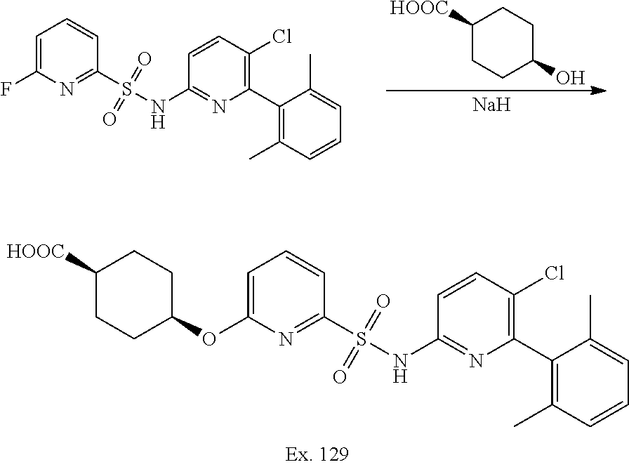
C1([HOOC])CCC(O)CC1.[Na].C1=C(F)N=C(S(=O)(=O)NC2=NC(C3=C(C)C=CC=C3C)=C(Cl)C=C2)C=C1.C1=C(OC2CCC([HOOC])CC2)N=C(S(=O)(=O)NC2=NC(C3=C(C)C=CC=C3C)=C(Cl)C=C2)C=C1
